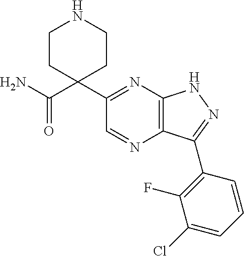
NC(C1(C2=NC3=C(N=C2)C(C2=C(F)C(Cl)=CC=C2)=NN3)CCNCC1)=O
